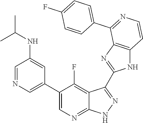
C1=NC=C(C2=CN=C3C(=C2F)C(C2=NC4=C(N2)C=CN=C4C2=CC=C(F)C=C2)=NN3)C=C1NC(C)C
